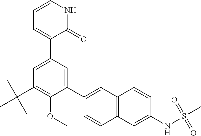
C1=CNC(=O)C(C2=CC(C(C)(C)C)=C(OC)C(C3=CC4=C(C=C3)C=C(NS(C)(=O)=O)C=C4)=C2)=C1
